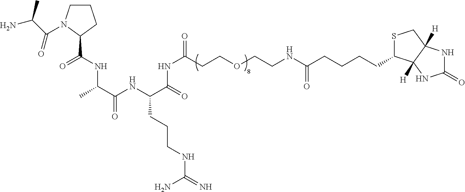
C1(=O)NC2([H])C([H])(N1)C(CCCCC(NCCOCCC(NC(C(CCCNC(=N)N)NC(C(C)NC(C1CCCN1C(C(C)N)=O)=O)=O)=O)=O)=O)SC2
